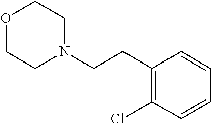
O1CCN(CCC2=C(Cl)C=CC=C2)CC1
